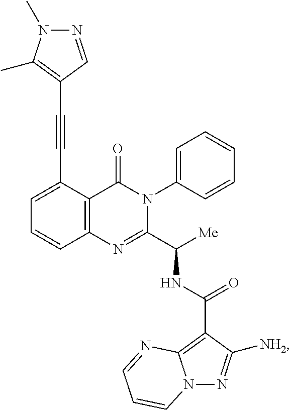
C1(C#CC2=C(C)N(C)N=C2)=CC=CC2=C1C(=O)N(C1=CC=CC=C1)C(C([Me])NC(C1=C3N(N=C1[NH2])C=CC=N3)=O)=N2
